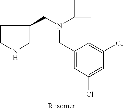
C1(CN(CC2CCNC2)C(C)C)=CC(Cl)=CC(Cl)=C1
